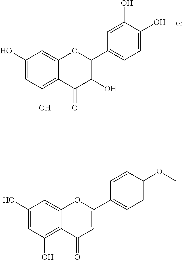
C1(O)=CC(O)=C2C(=C1)OC(C1=CC=C(O)C(O)=C1)=C(O)C2=O.C1(O)=CC(O)=C2C(=C1)OC(C1=CC=C(OC)C=C1)=CC2=O
